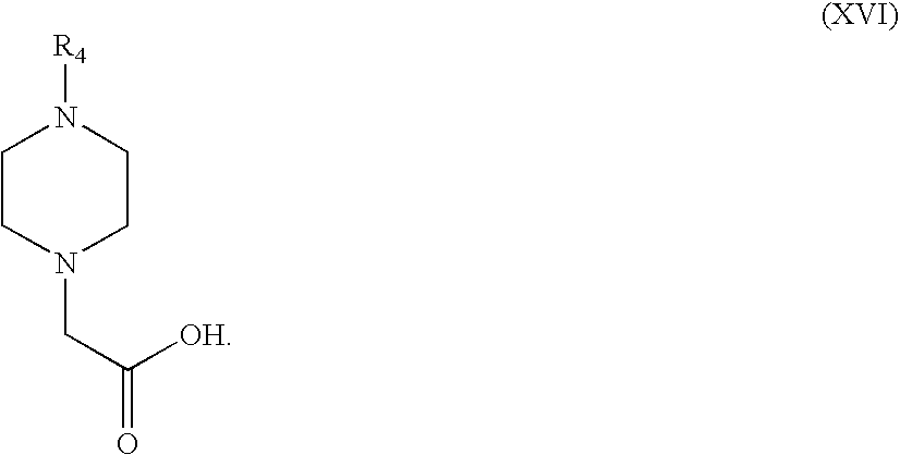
C1CN(CC([OH])=O)CCN1[R4]
